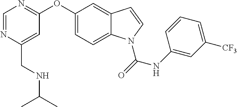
C(C1=CC(OC2=CC=C3C(=C2)C=CN3C(NC2=CC([CF3])=CC=C2)=O)=NC=N1)NC(C)C
